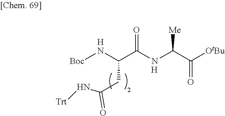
[Boc]NC(C(NC(C([OtBu])=O)[Me])=O)CC(N[Trt])=O.[H].[H]
